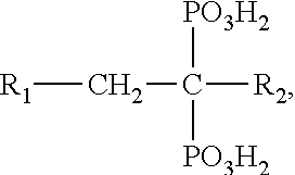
[R1]CC([PO3H2])([PO3H2])[R2]
